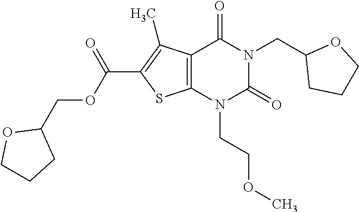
C12=C(N(CCOC)C(=O)N(CC3CCCO3)C1=O)SC(C(OCC1OCCC1)=O)=C2C
